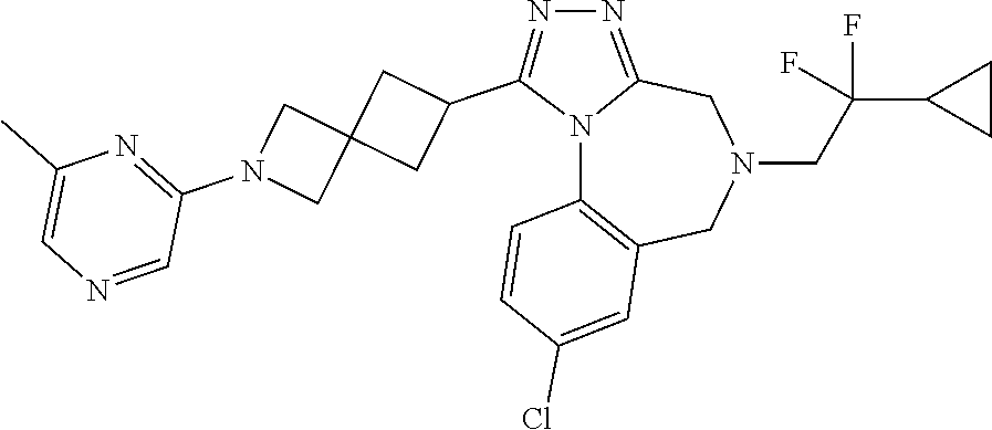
N12C3=C(CN(CC(C4CC4)(F)F)CC1=NN=C2C1CC2(C1)CN(C1=NC(C)=CN=C1)C2)C=C(Cl)C=C3
